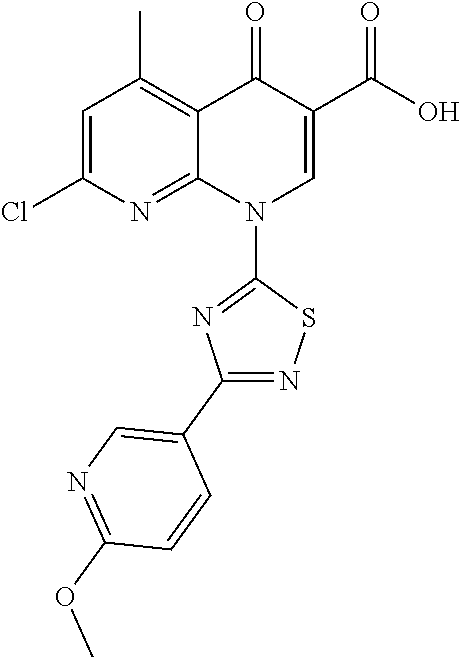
C1=C(Cl)N=C2C(=C1C)C(=O)C(C(=O)O)=CN2C1=NC(C2=CN=C(OC)C=C2)=NS1
